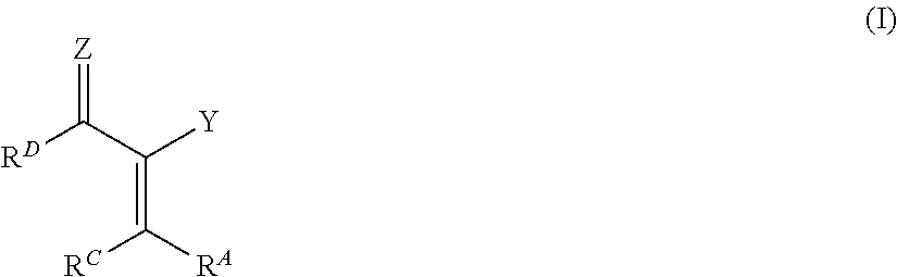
[Z]=C(C([Y])=C([RA])[RC])[RD]
